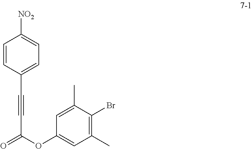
C1=CC(C#CC(=O)OC2=CC(C)=C(Br)C(C)=C2)=CC=C1[NO2]
